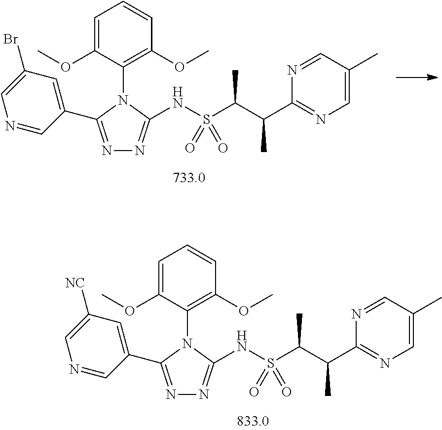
N1=C(C2=CC([NC])=CN=C2)N(C2=C(OC)C=CC=C2OC)C(NS(C(C(C2=NC=C(C)C=N2)C)C)(=O)=O)=N1.N1=C(C2=CC(Br)=CN=C2)N(C2=C(OC)C=CC=C2OC)C(NS(C(C(C2=NC=C(C)C=N2)C)C)(=O)=O)=N1
